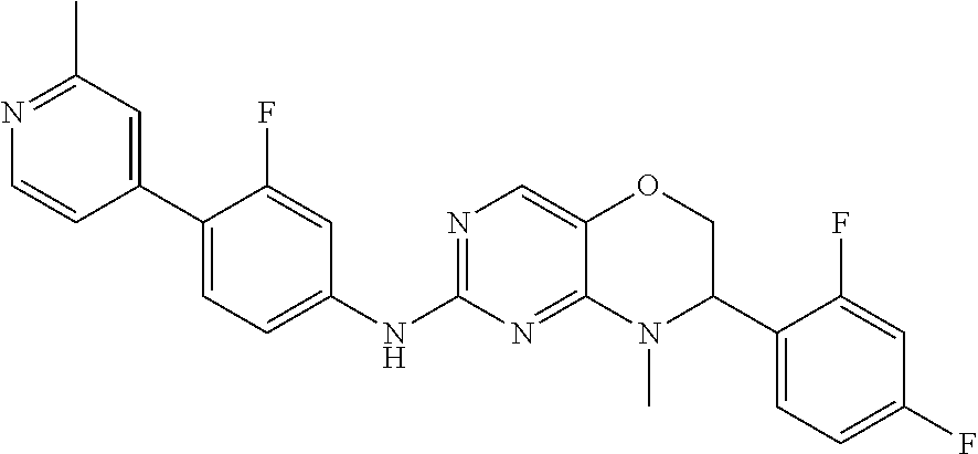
C1(C2=CC=C(NC3=NC=C4C(=N3)N(C)C(C3=CC=C(F)C=C3F)CO4)C=C2F)=CC(C)=NC=C1
